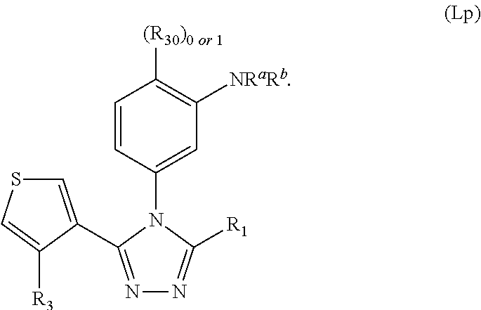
N1=C(C2=CSC=C2[R3])N(C2=CC([NRaRb])=C([(R30)0 or 1])C=C2)C([R1])=N1
